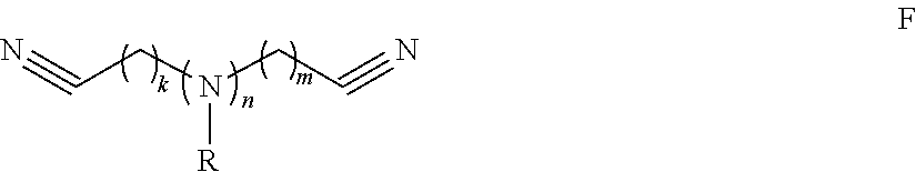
N#CCN(CC#N)[R]
